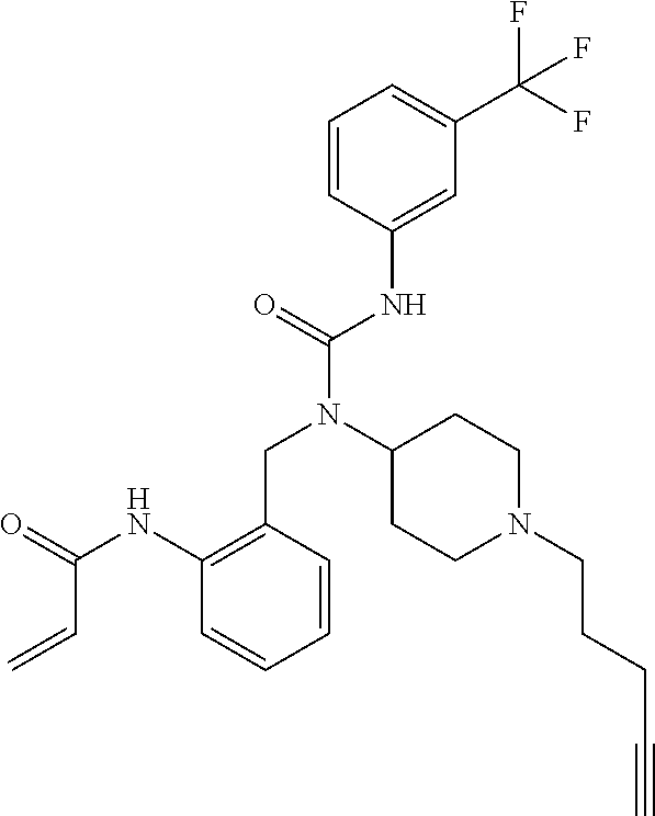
C1=CC(NC(N(C2CCN(CCCC#C)CC2)CC2=C(NC(=O)C=C)C=CC=C2)=O)=CC(C(F)(F)F)=C1
